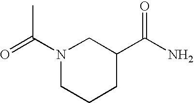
N1(C(=O)C)CCCC(C(N)=O)C1
